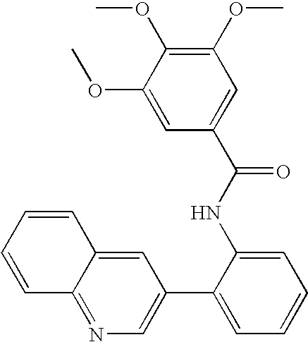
C1(OC)=C(OC)C(OC)=CC(C(NC2=CC=CC=C2C2=CN=C3C(=C2)C=CC=C3)=O)=C1
